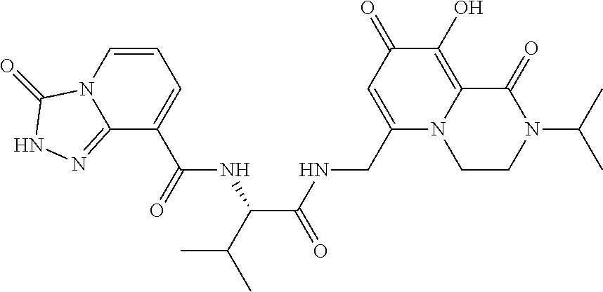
C12=NNC(=O)N1C=CC=C2C(NC(C(C)C)C(NCC1=CC(=O)C(O)=C2N1CCN(C(C)C)C2=O)=O)=O
